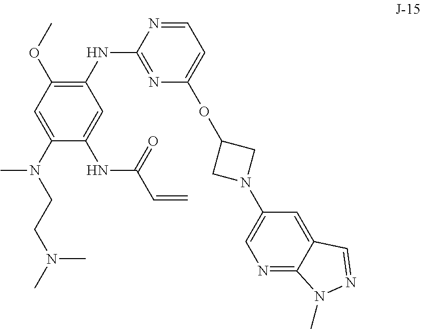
C1=C(N(CCN(C)C)C)C(NC(C=C)=O)=CC(NC2=NC(OC3CN(C4=CN=C5C(=C4)C=NN5C)C3)=CC=N2)=C1OC
